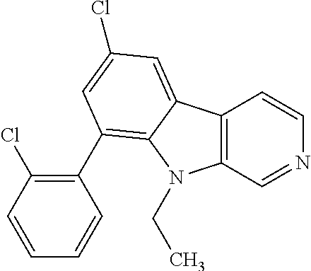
C12=C(C=NC=C1)N(CC)C1=C(C3=C(Cl)C=CC=C3)C=C(Cl)C=C21
